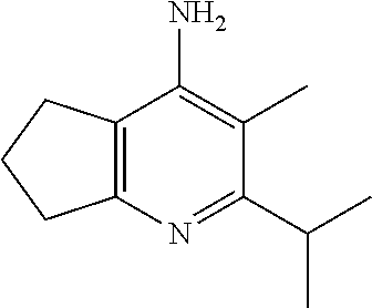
C1(C(C)C)=NC2=C(C(N)=C1C)CCC2
